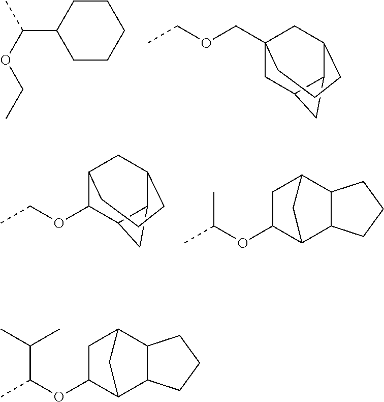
CC(OCC)C1CCCCC1.CCOCC12CC3C(C(C1)CCC2)C3.C12C(OCC)C3C(C(C1)CCC2)C3.CC(OC1C2C3C(C(C1)C2)CCC3)C.CC(OC1C2C3C(C(C1)C2)CCC3)C(C)C
